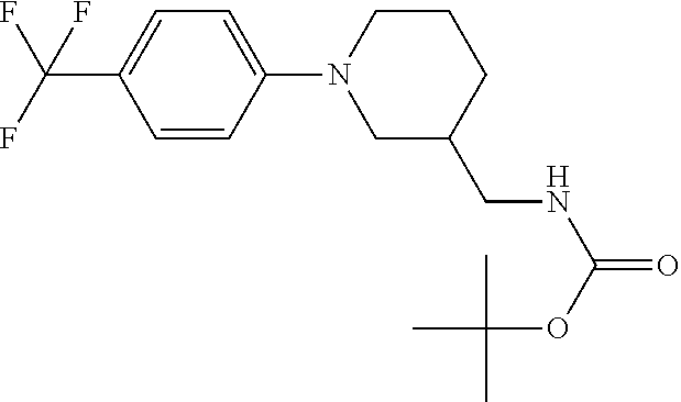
C1=CC(N2CC(CNC(=O)OC(C)(C)C)CCC2)=CC=C1C(F)(F)F
